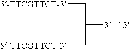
C([5-TTCGTTCT-3])C(C[5-TTCGTTCT-3])[3-T-5]
